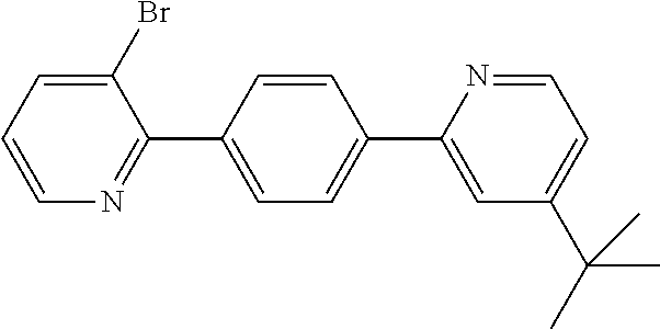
C1=CC=C(Br)C(C2=CC=C(C3=CC(C(C)(C)C)=CC=N3)C=C2)=N1
